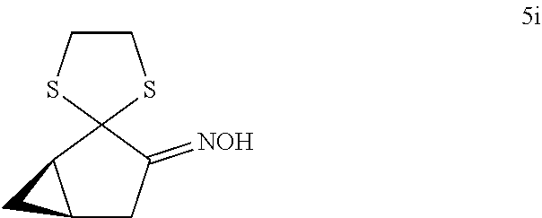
C12CC(=[NOH])C3(C1C2)SCCS3
